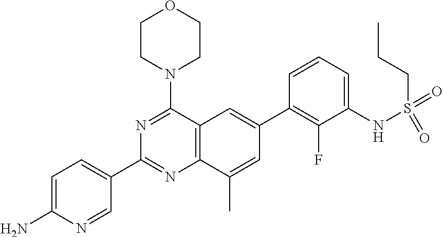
C12=C(C(N3CCOCC3)=NC(C3=CC=C(N)N=C3)=N1)C=C(C1=C(F)C(NS(=O)(CCC)=O)=CC=C1)C=C2C
